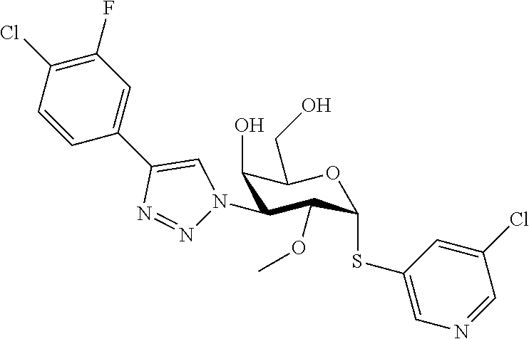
C1(O)C(N2N=NC(C3=CC(F)=C(Cl)C=C3)=C2)C(OC)C(SC2=CN=CC(Cl)=C2)OC1CO
